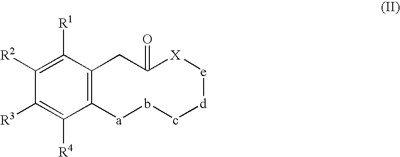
C1([R2])=C([R1])C2=C(C([R4])=C1[R3])[a]b-c[d][e][X]C(=O)C2
